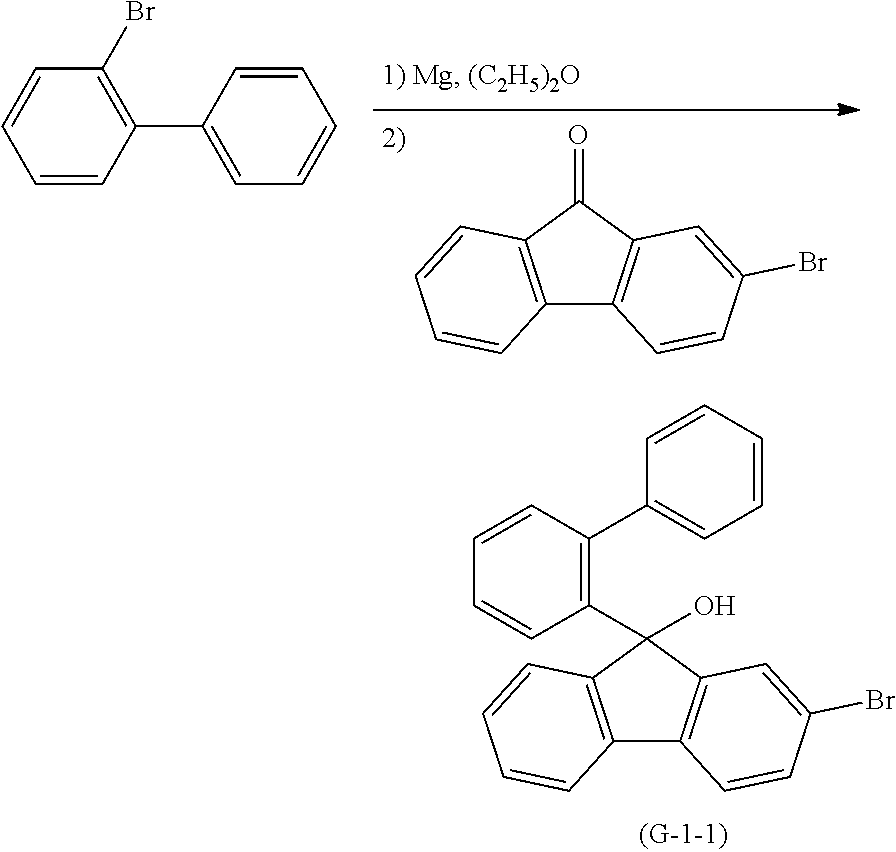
C12=C(C(=O)C3=C1C=CC(Br)=C3)C=CC=C2.C1(Br)=C(C2=CC=CC=C2)C=CC=C1.C12=C(C(C3=C(C4=CC=CC=C4)C=CC=C3)(O)C3=C1C=CC(Br)=C3)C=CC=C2
